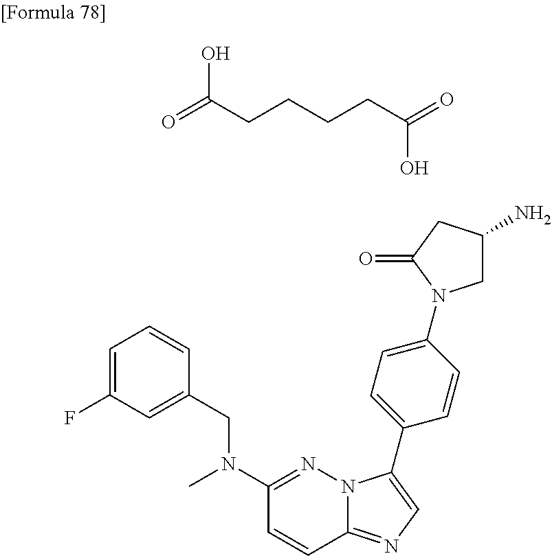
O=C(CCCCC(=O)O)O.C1=C(F)C=C(CN(C2=NN3C(=NC=C3C3=CC=C(N4CC(N)CC4=O)C=C3)C=C2)C)C=C1
